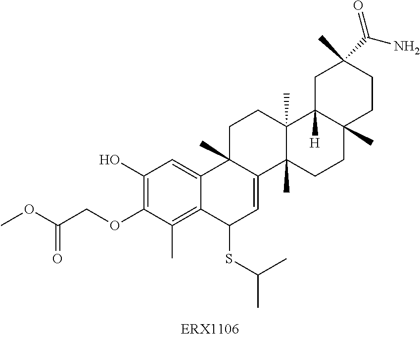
C1(O)=C(OCC(OC)=O)C(C)=C2C(=C1)C1(C)C(=CC2SC(C)C)C2(C)C(C)(CC1)C1([H])C(C)(CC2)CCC(C)(C(N)=O)C1
